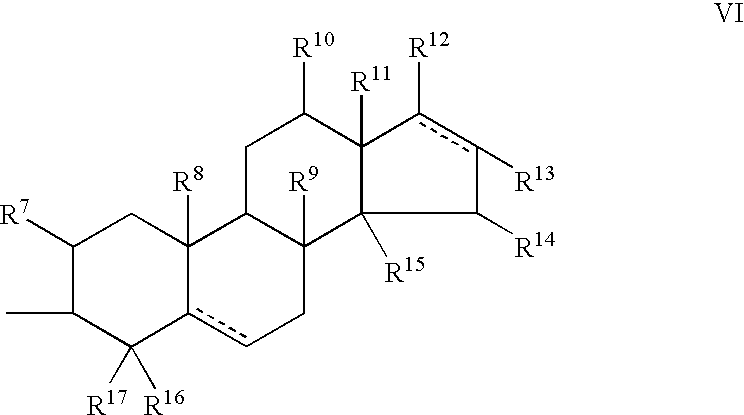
C1([R7])C(C)C([R17])([R16])c2cCC3([R9])C(C2([R8])C1)CC([R10])C1([R11])c([R12])c([R13])C([R14])C31[R15]
